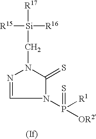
N1=CN(P([R1])(=S)[OR2])C(=S)N1C[Si]([R17])([R15])[R16]
